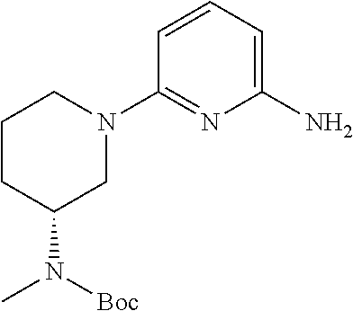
C1(N)=CC=CC(N2CCCC(N([Boc])C)C2)=N1
